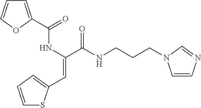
C1=C(C(NC(C(=O)NCCCN2C=CN=C2)=CC2=CC=CS2)=O)OC=C1
